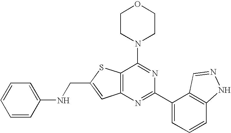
C1CN(C2=NC(C3=CC=CC4=C3C=NN4)=NC3=C2SC(CNC2=CC=CC=C2)=C3)CCO1
